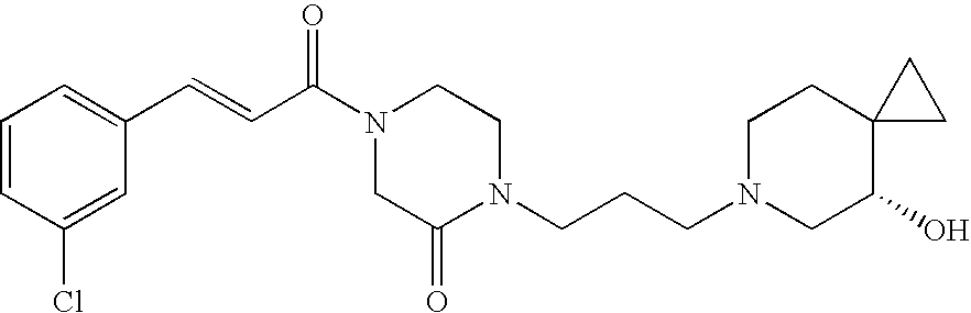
C1=CC(Cl)=CC(C=CC(N2CC(=O)N(CCCN3CC(O)C4(CC3)CC4)CC2)=O)=C1
